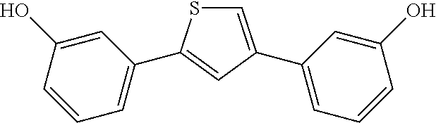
C1=C(C2=CC=CC(O)=C2)C=C(C2=CC=CC(O)=C2)S1
